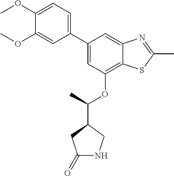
C1=C(C2=CC=C(OC)C(OC)=C2)C=C2C(=C1OC(C)C1CNC(=O)C1)SC(C)=N2
